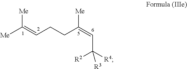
C(=CCCC(=CC([R4])([R2])[R3])[Me])([Me])[Me]
